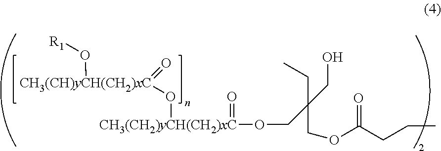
[CH3(CH2)yCH(CH2)xC](OCC(CC)(CO)COC(CCC)=O)(=O)O[CH3(CH)yCH(CH2)xC](=O)O[R1]
